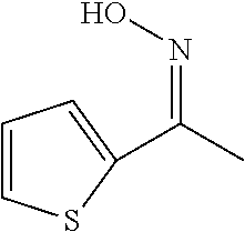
C1=CSC(C(C)=NO)=C1
